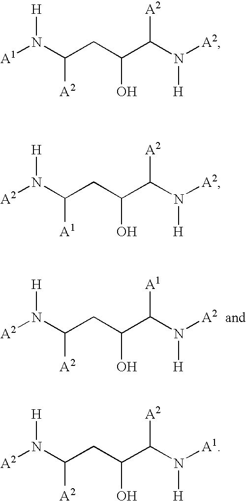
[A2]N(C(CC(C(N([A2])[H])[A1])O)[A2])[H].[A1]N(C(CC(C(N([A2])[H])[A2])O)[A2])[H].[A2]N(C(CC(C(N([A2])[H])[A2])O)[A1])[H].[A2]N(C(CC(C(N([A1])[H])[A2])O)[A2])[H]
